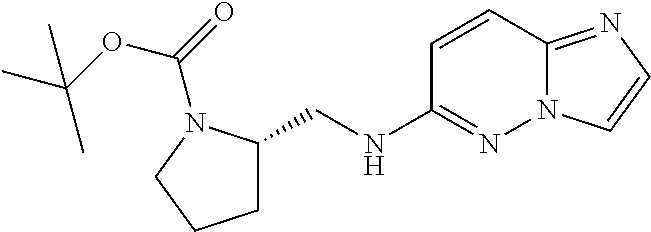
C1(NCC2CCCN2C(=O)OC(C)(C)C)=NN2C(=NC=C2)C=C1
